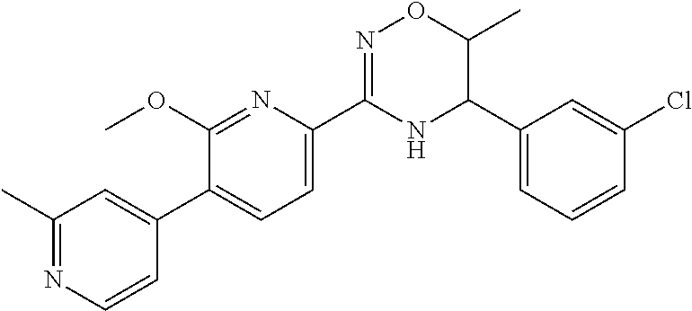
C1=C(C2C(C)ON=C(C3=CC=C(C4=CC(C)=NC=C4)C(OC)=N3)N2)C=C(Cl)C=C1
